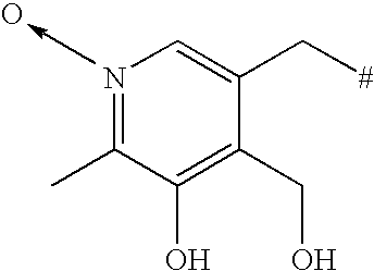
N1=C(C)C(O)=C(CO)C(C[#])=C1.O
